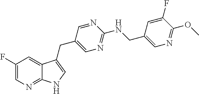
C1(F)=CN=C2C(=C1)C(CC1=CN=C(NCC3=CN=C(OC)C(F)=C3)N=C1)=CN2
